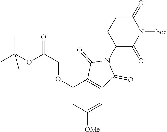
C1(OCC(=O)OC(C)(C)C)=CC([OMe])=CC2=C1C(=O)N(C1C(=O)N([boc])C(=O)CC1)C2=O
